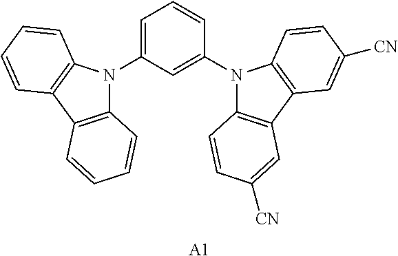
[A1].C1=C(N2C3=C(C4=C2C=CC=C4)C=CC=C3)C=C(N2C3=C(C4=C2C=CC([CN])=C4)C=C([CN])C=C3)C=C1
